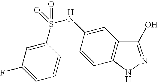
C1(S(NC2=CC3=C(C=C2)NN=C3O)(=O)=O)=CC(F)=CC=C1
